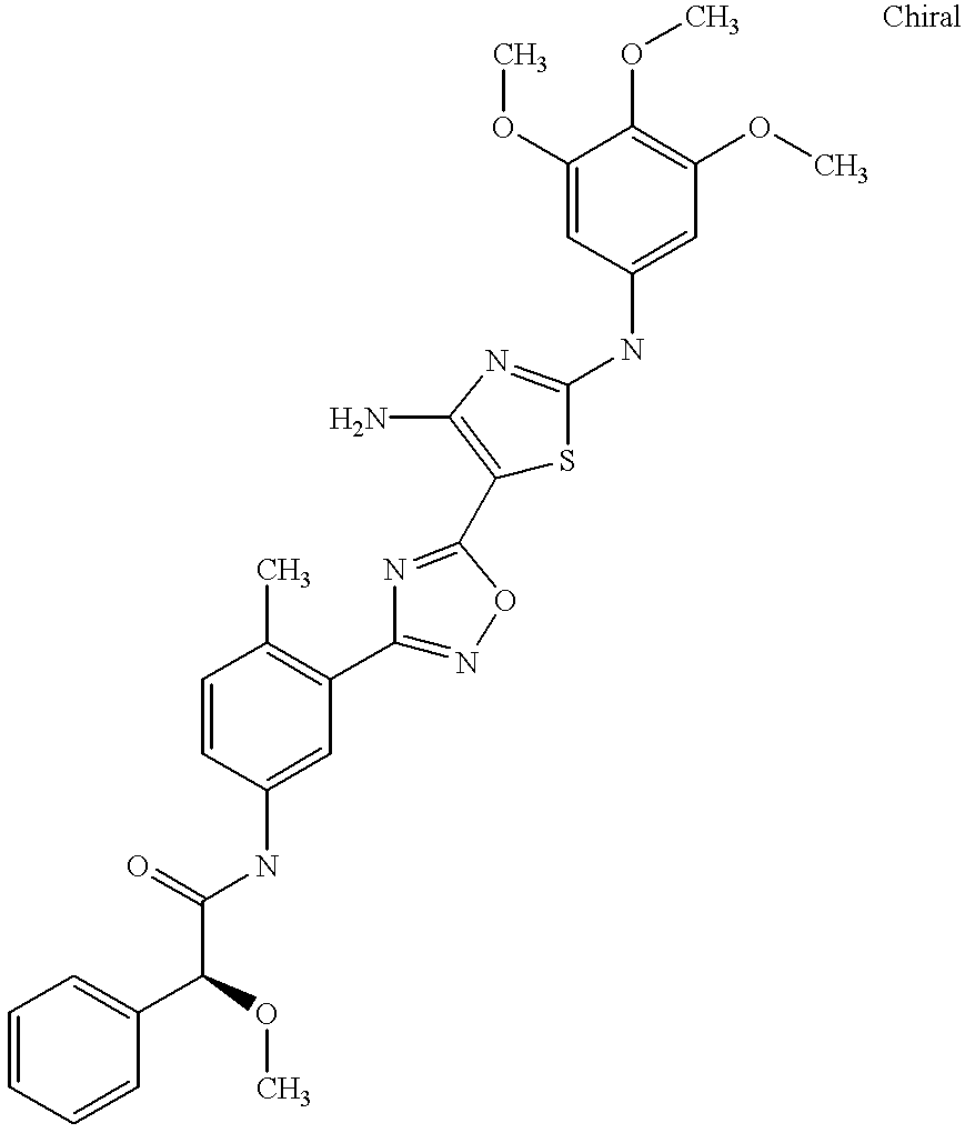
C(C(=O)NC1=CC(C2=NOC(C3=C(N)N=C(NC4=CC(OC)=C(OC)C(OC)=C4)S3)=N2)=C(C)C=C1)(C1=CC=CC=C1)OC
